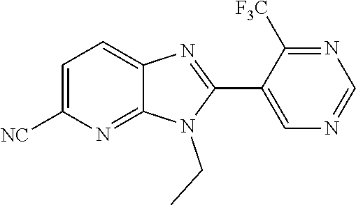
C1=C([NC])N=C2C(=C1)N=C(C1=CN=CN=C1[F3C])N2CC
